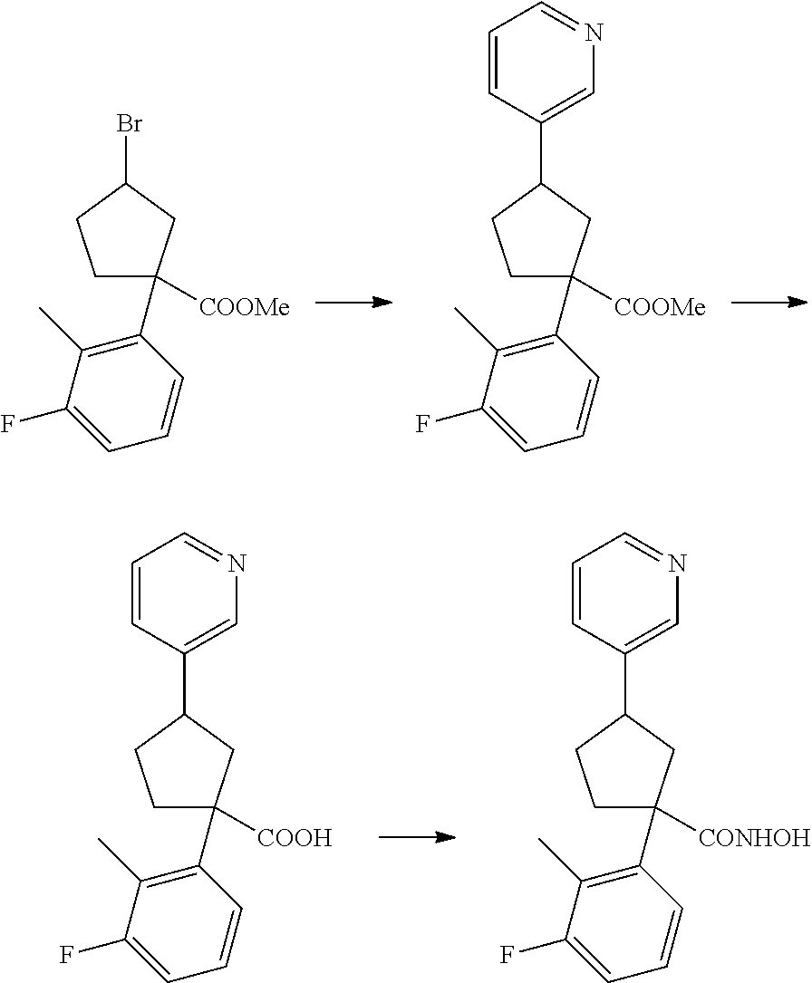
C1CC(Br)CC1([COOMe])C1=C(C)C(F)=CC=C1.C1CC(C2=CN=CC=C2)CC1([COOMe])C1=C(C)C(F)=CC=C1.C1CC(C2=CN=CC=C2)CC1([COOH])C1=C(C)C(F)=CC=C1.C1CC(C2=CN=CC=C2)CC1([CONHOH])C1=C(C)C(F)=CC=C1
